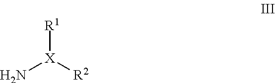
N[X]([R2])[R1]
